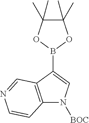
C1(C)(C)C(C)(C)OB(C2=CN([BOC])C3=C2C=NC=C3)O1
